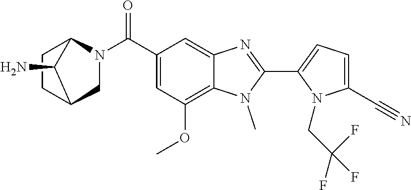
C1=C(C#N)N(CC(F)(F)F)C(C2=NC3=CC(C(N4CC5CCC4C5N)=O)=CC(OC)=C3N2C)=C1
